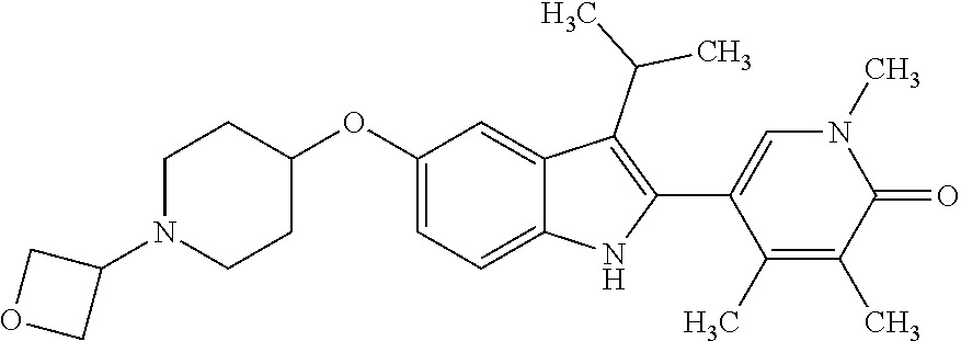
C1(OC2=CC=C3C(=C2)C(C(C)C)=C(C2=CN(C)C(=O)C(C)=C2C)N3)CCN(C2COC2)CC1
